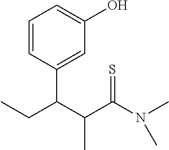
C1=CC(C(C(C(N(C)C)=S)C)CC)=CC(O)=C1
